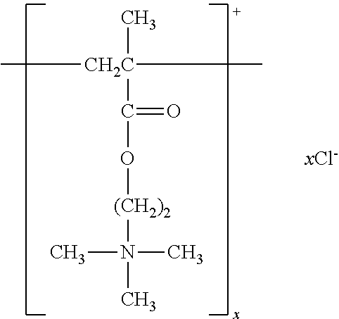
C[CH2C](C)(C)C(O[(CH2)2]N(C)(C)C)=O.[xCl-]
